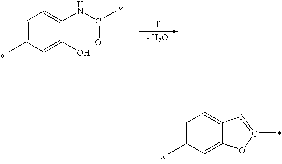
[T].C1=C(C)C=C(O)C(NC(=O)C)=C1.C1=C(C)C=C2C(=C1)N=C(C)O2
